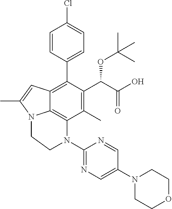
C1=CC(C2=C3C4=C(C(C)=C2C(C(O)=O)OC(C)(C)C)N(C2=NC=C(N5CCOCC5)C=N2)CCN4C(C)=C3)=CC=C1Cl
